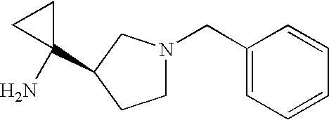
C1(CN2CCC(C3(N)CC3)C2)=CC=CC=C1
